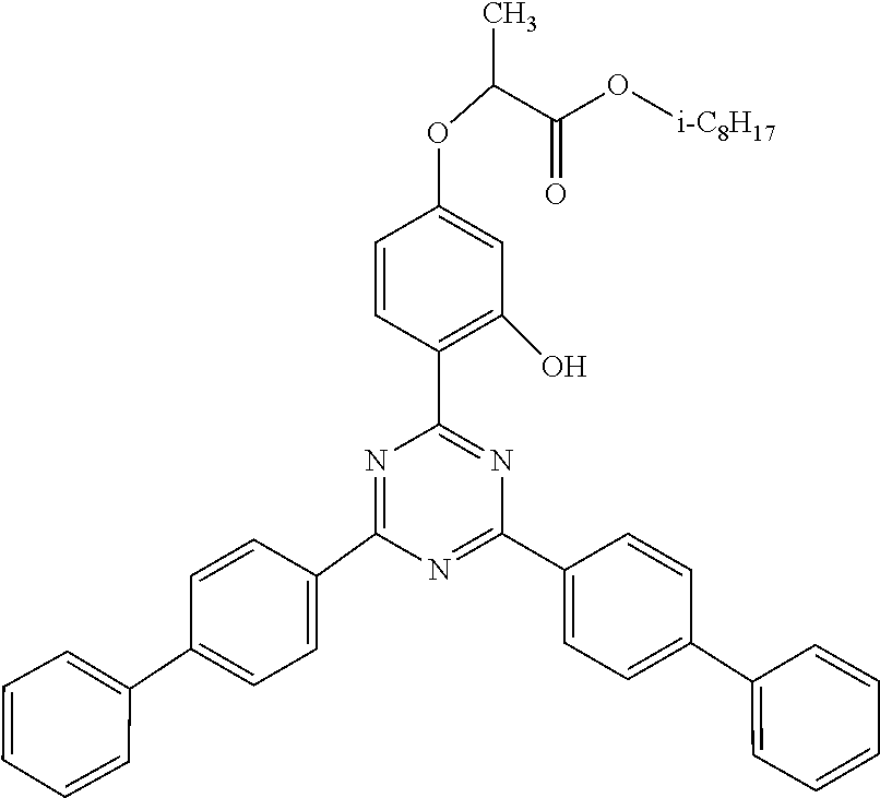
N1=C(C2=CC=C(C3=CC=CC=C3)C=C2)N=C(C2=C(O)C=C(OC(C(O[i-C8H17])=O)C)C=C2)N=C1C1=CC=C(C2=CC=CC=C2)C=C1
